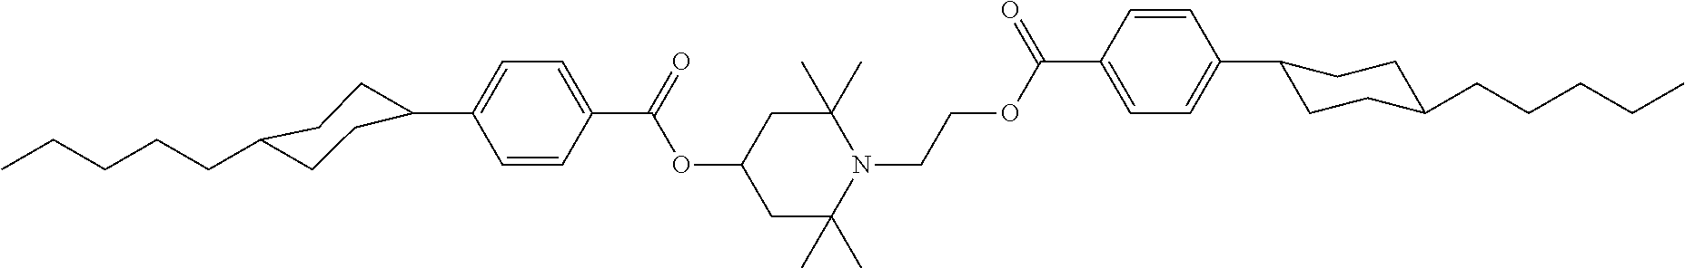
CCCCCC1CCC(C2=CC=C(C(=O)OC3CC(C)(C)N(CCOC(C4=CC=C(C5CCC(CCCCC)CC5)C=C4)=O)C(C)(C)C3)C=C2)CC1
